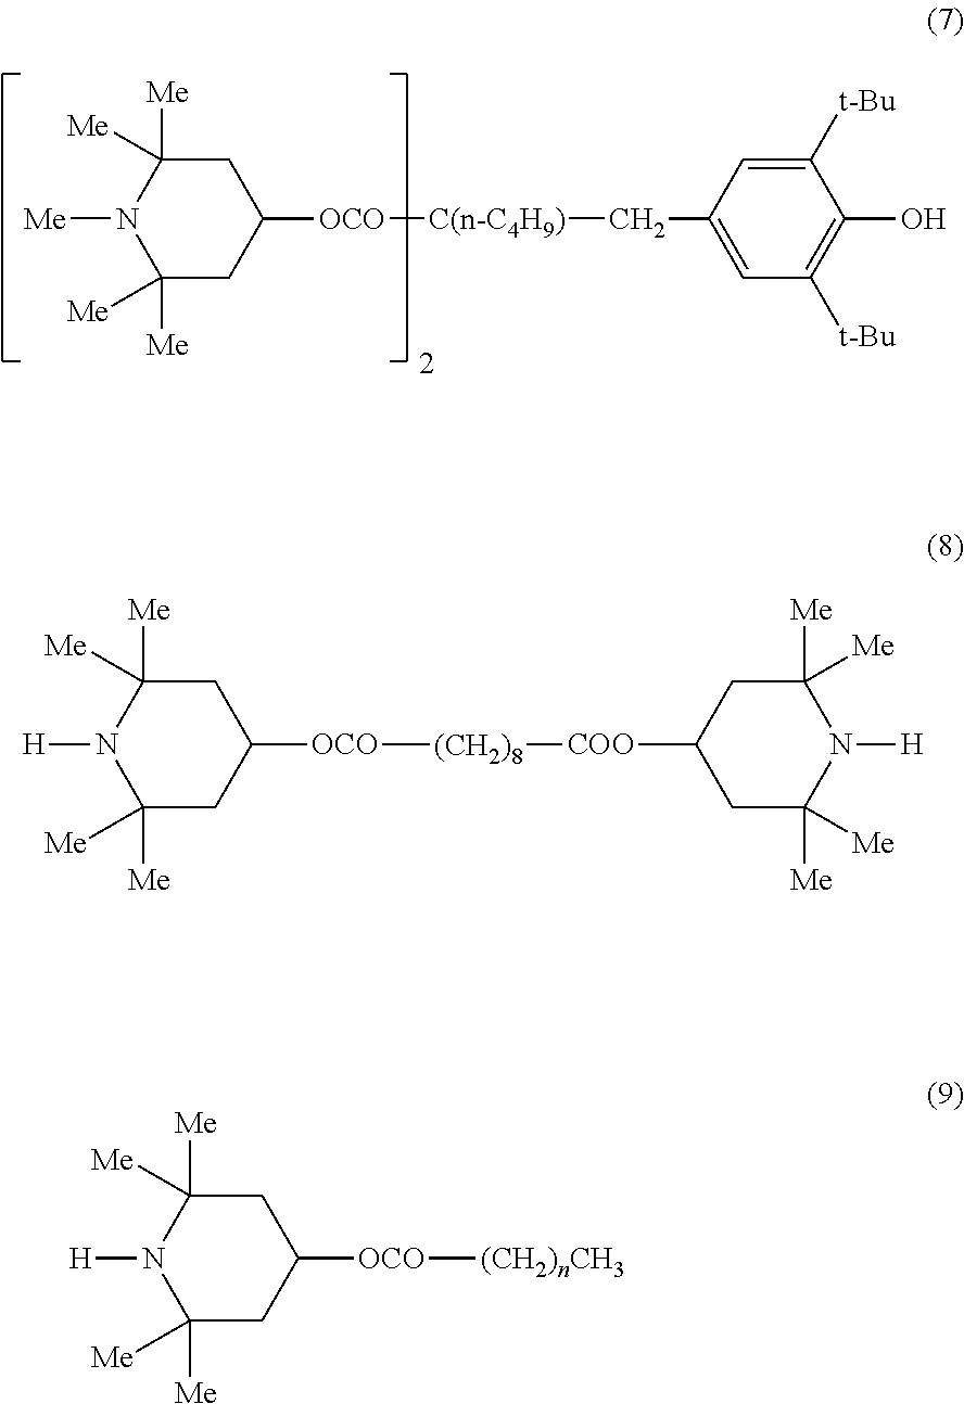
C1([Me])([Me])CC([OCO][C(n-C4H9)]CC2=CC([t-Bu])=C(O)C([t-Bu])=C2)CC([Me])([Me])N1[Me].C1([Me])([Me])CC([OCO][(CH2)8][COO]C2CC([Me])([Me])N([H])C([Me])([Me])C2)CC([Me])([Me])N1[H].C1([Me])([Me])CC([OCO][(CH2)nCH3])CC([Me])([Me])N1[H]
